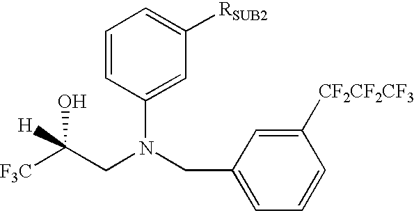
C1=CC(N(CC2=CC=CC([CF2CF2CF3])=C2)CC([F3C])(O)[H])=CC([RSUB2])=C1
